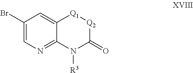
C1(Br)=CN=C2C(=C1)[Q1][Q2]C(=O)N2[R3]
